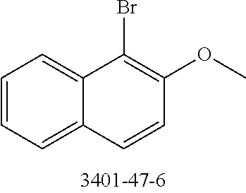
BrC1=C(OC)C=CC2=CC=CC=C21
